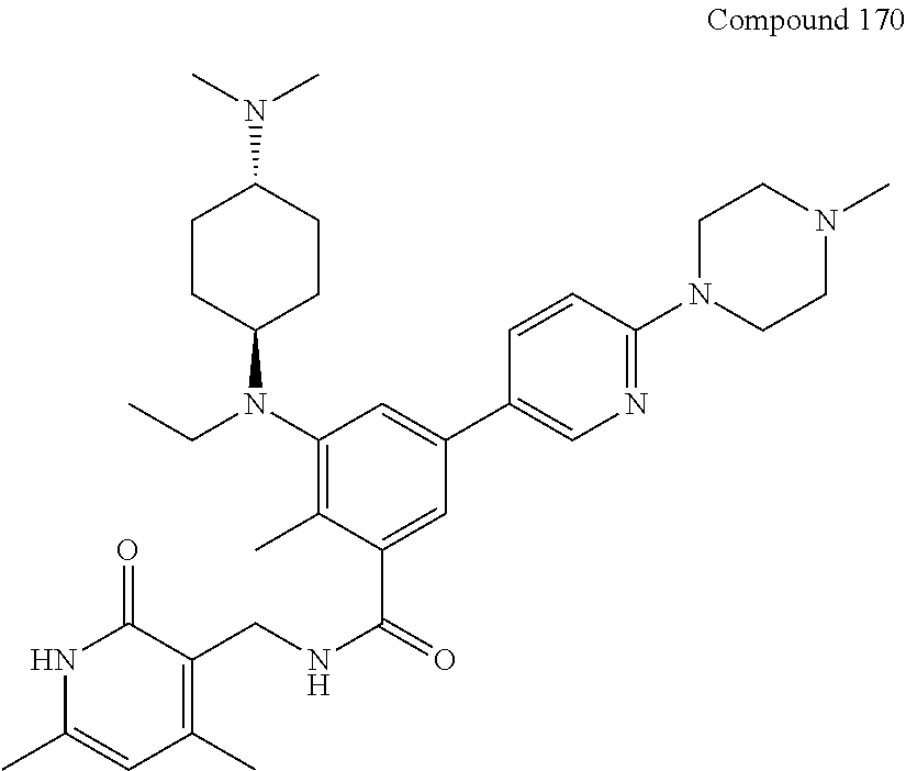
N(C1CCC(N(C2=C(C)C(C(=O)NCC3=C(C)C=C(C)NC3=O)=CC(C3=CN=C(N4CCN(C)CC4)C=C3)=C2)CC)CC1)(C)C
